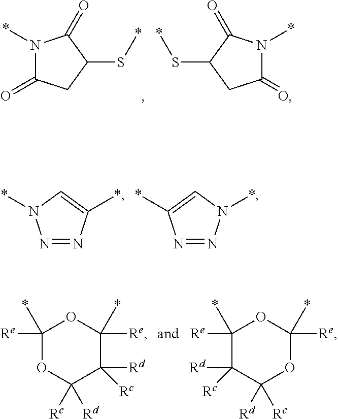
N1(*)C(=O)CC(S*)C1=O.N1(*)C(=O)CC(S*)C1=O.N1=NC(*)=CN1*.N1=NC(*)=CN1*.C1([Re])(*)OC([Rc])([Rd])C([Rd])([Rc])C([Re])(*)O1.C1([Re])(*)OC([Rc])([Rd])C([Rd])([Rc])C([Re])(*)O1
